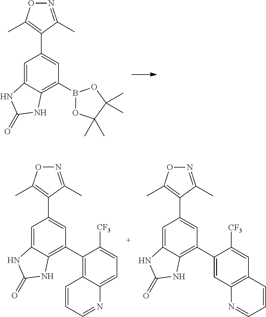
N1=C(C)C(C2=CC(B3OC(C)(C)C(C)(C)O3)=C3C(=C2)NC(=O)N3)=C(C)O1.N1=C(C)C(C2=CC(C3=C4C(=CC=C3[CF3])N=CC=C4)=C3C(=C2)NC(=O)N3)=C(C)O1.N1=C(C)C(C2=CC(C3=CC4=C(C=C3[CF3])C=CC=N4)=C3C(=C2)NC(=O)N3)=C(C)O1
